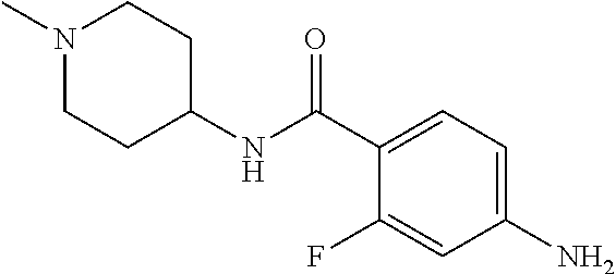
N1(C)CCC(NC(C2=CC=C(N)C=C2F)=O)CC1
